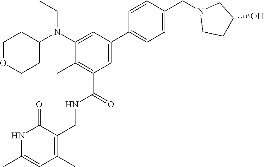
C1=CC(CN2CCC(O)C2)=CC=C1C1=CC(C(=O)NCC2=C(C)C=C(C)NC2=O)=C(C)C(N(C2CCOCC2)CC)=C1
